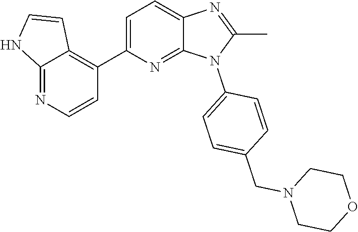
C1(C)=NC2=CC=C(C3=C4C(=NC=C3)NC=C4)N=C2N1C1=CC=C(CN2CCOCC2)C=C1
